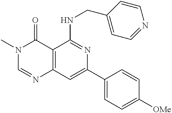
C12=C(C=C(C3=CC=C([OMe])C=C3)N=C1NCC1=CC=NC=C1)N=CN(C)C2=O
